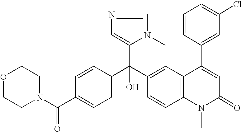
C1=C(C(N2CCOCC2)=O)C=CC(C(C2=CC3=C(C=C2)N(C)C(=O)C=C3C2=CC(Cl)=CC=C2)(C2=CN=CN2C)O)=C1
